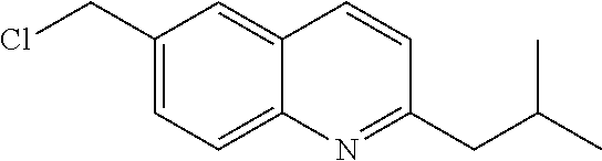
C1(CCl)=CC=C2C(=C1)C=CC(CC(C)C)=N2
